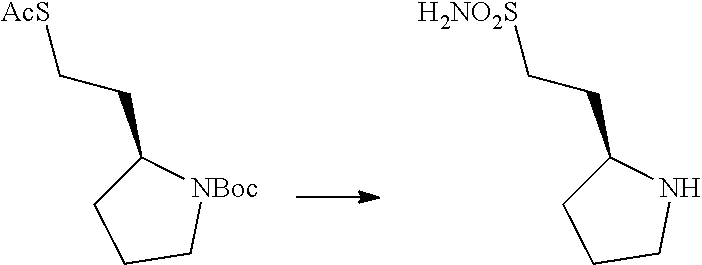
C1(CC[AcS])CCC[NBoc]1.C1(CC[H2NO2S])CCCN1
